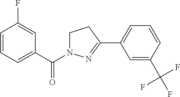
C1=CC=C(C(=O)N2CCC(C3=CC=CC(C(F)(F)F)=C3)=N2)C=C1F
